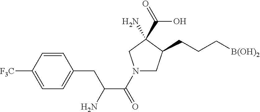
C(C(N1CC(CCC[B(OH)2])C(N)(C(=O)O)C1)=O)(N)CC1=CC=C([F3C])C=C1
